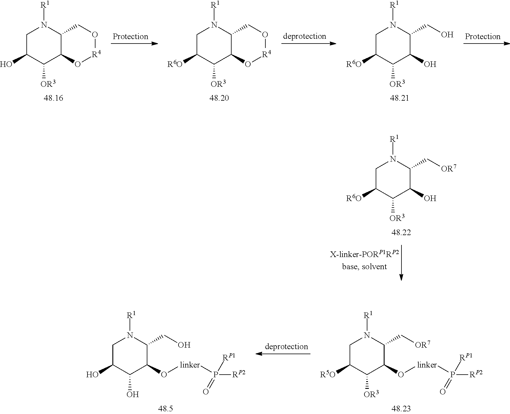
[OR3]C1C2C(N([R1])CC1O)CO[R4]O2.[OR3]C1C2C(N([R1])CC1[R6O])CO[R4]O2.[OR3]C1C(O)C(CO)N([R1])CC1[R6O].[OR3]C1C(O)C(C[OR7])N([R1])CC1[R6O].OC1C(O[linker]P([RP2])([RP1])=O)C(CO)N([R1])CC1O.[OR3]C1C(O[linker]P([RP2])([RP1])=O)C(C[OR7])N([R1])CC1[R5O]
